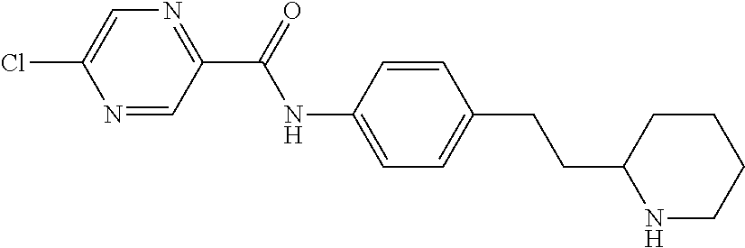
C1(C(NC2=CC=C(CCC3CCCCN3)C=C2)=O)=NC=C(Cl)N=C1
